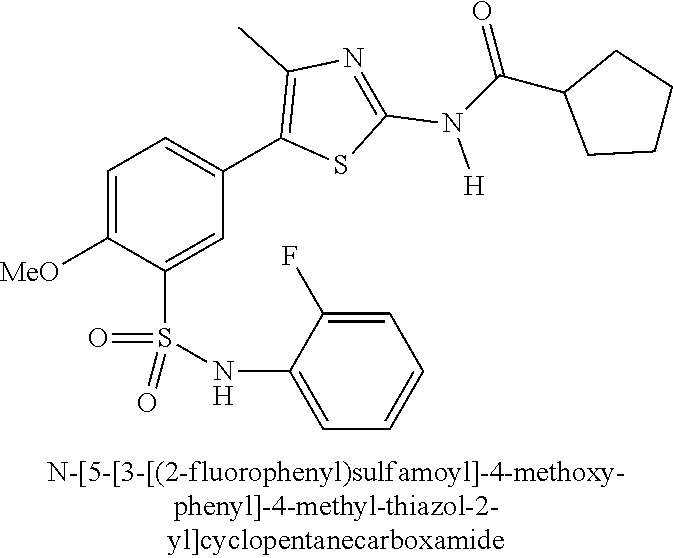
C1=C([MeO])C(S(NC2=CC=CC=C2F)(=O)=O)=CC(C2=C(C)N=C(N([H])C(C3CCCC3)=O)S2)=C1
